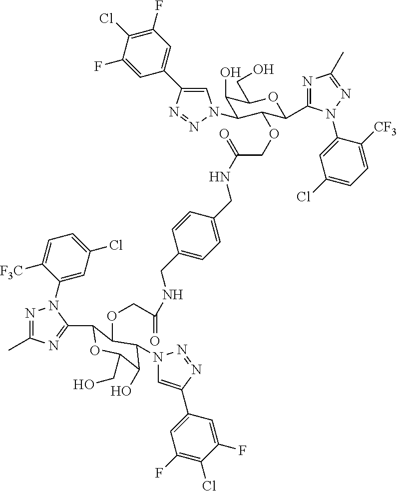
C1=C(F)C(Cl)=C(F)C=C1C1=CN(C2C(O)C(CO)OC(C3=NC(C)=NN3C3=CC(Cl)=CC=C3[CF3])C2OCC(NCC2=CC=C(CNC(=O)COC3C(C4=NC(C)=NN4C4=CC(Cl)=CC=C4[F3C])OC(CO)C(O)C3N3C=C(C4=CC(F)=C(Cl)C(F)=C4)N=N3)C=C2)=O)N=N1
